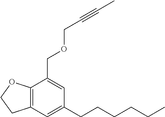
C1(CCCCCC)=CC2=C(C(COCC#CC)=C1)OCC2
